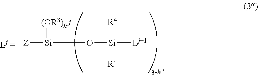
[Si](O[Si]([Lj+1])([R4])[R4])([(OR3)h])[Z]
